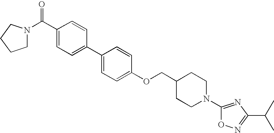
C1(C(=O)N2CCCC2)=CC=C(C2=CC=C(OCC3CCN(C4=NC(C(C)C)=NO4)CC3)C=C2)C=C1
